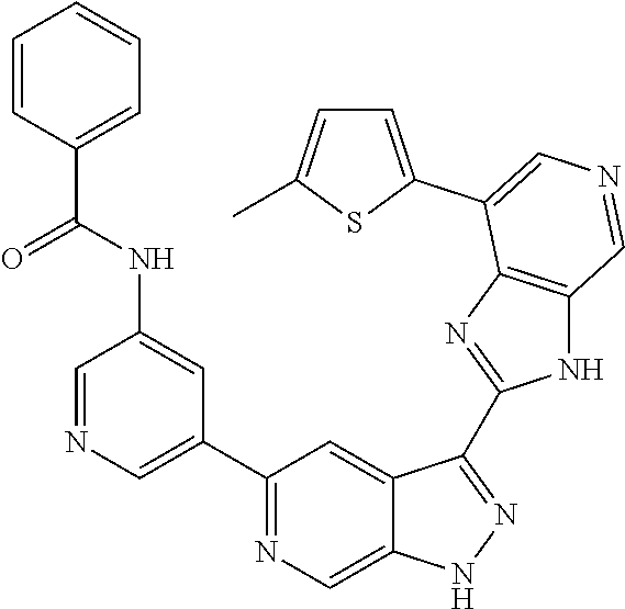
C1(C2=CN=CC(NC(C3=CC=CC=C3)=O)=C2)=NC=C2C(=C1)C(C1=NC3=C(N1)C=NC=C3C1=CC=C(C)S1)=NN2
